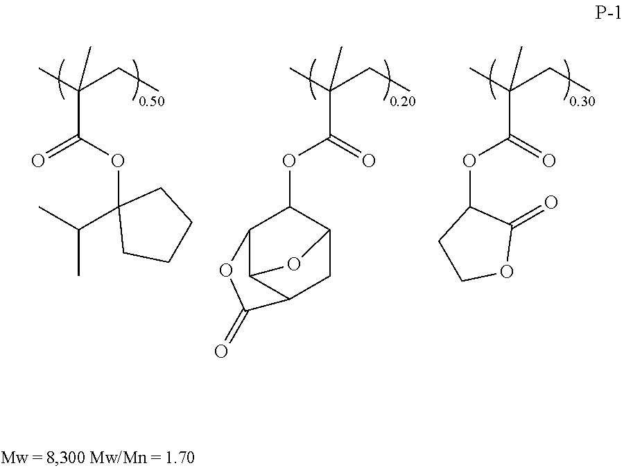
CC(CC)(C(OC1(C(C)C)CCCC1)=O)C.CC(CC)(C(OC1C2C3C(CC1O3)C(=O)O2)=O)C.CC(CC)(C(OC1C(=O)OCC1)=O)C
